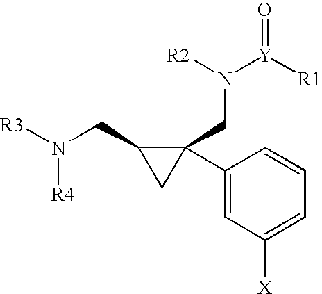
C1(CN([Y]([R1])=O)[R2])(C2=CC([X])=CC=C2)C(CN([R3])[R4])C1
